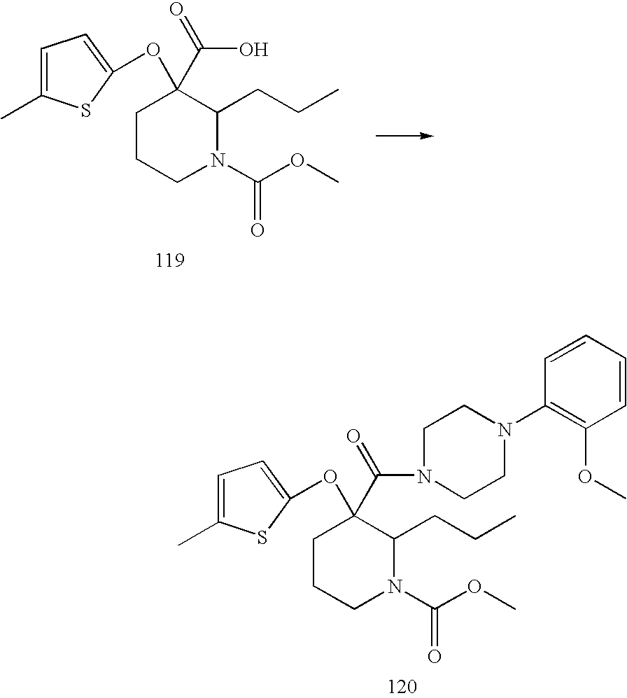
O=C(N1C(CCC)C(C(=O)O)(OC2=CC=C(C)S2)CCC1)OC.O=C(N1C(CCC)C(C(=O)N2CCN(C3=C(OC)C=CC=C3)CC2)(OC2=CC=C(C)S2)CCC1)OC
